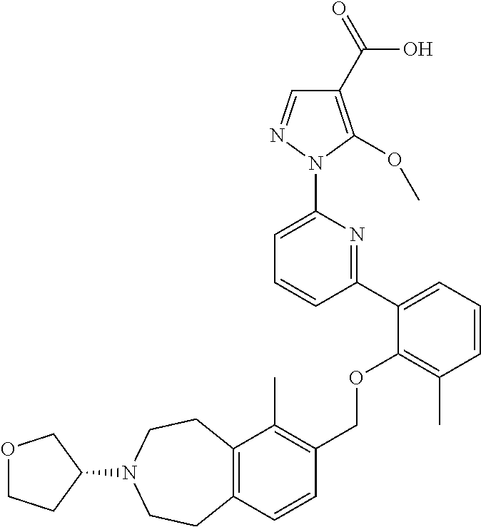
C1(C2=CC=CC(C)=C2OCC2=C(C)C3=C(C=C2)CCN(C2CCOC2)CC3)=NC(N2N=CC(C(=O)O)=C2OC)=CC=C1
